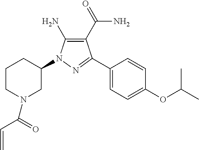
C1(N)=C(C(N)=O)C(C2=CC=C(OC(C)C)C=C2)=NN1C1CCCN(C(C=C)=O)C1
